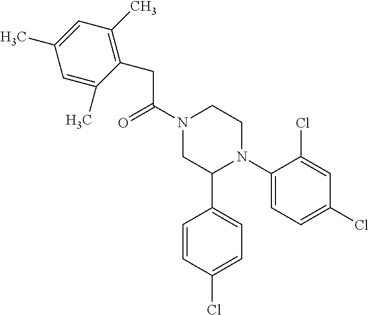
C(C(N1CC(C2=CC=C(Cl)C=C2)N(C2=CC=C(Cl)C=C2Cl)CC1)=O)C1=C(C)C=C(C)C=C1C
